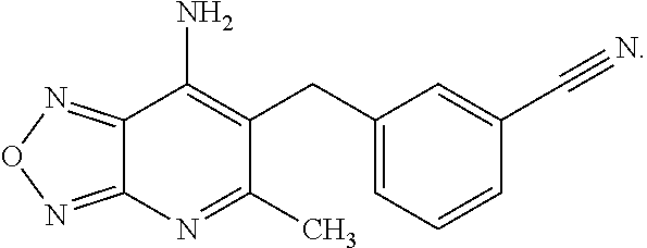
C12=NON=C1N=C(C)C(CC1=CC=CC(C#N)=C1)=C2N
